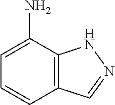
C1=C(N)C2=C(C=C1)C=NN2
